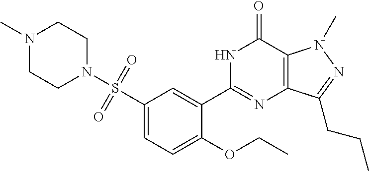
CN1CCN(S(C2=CC=C(OCC)C(C3=NC4=C(C(=O)N3)N(C)N=C4CCC)=C2)(=O)=O)CC1
